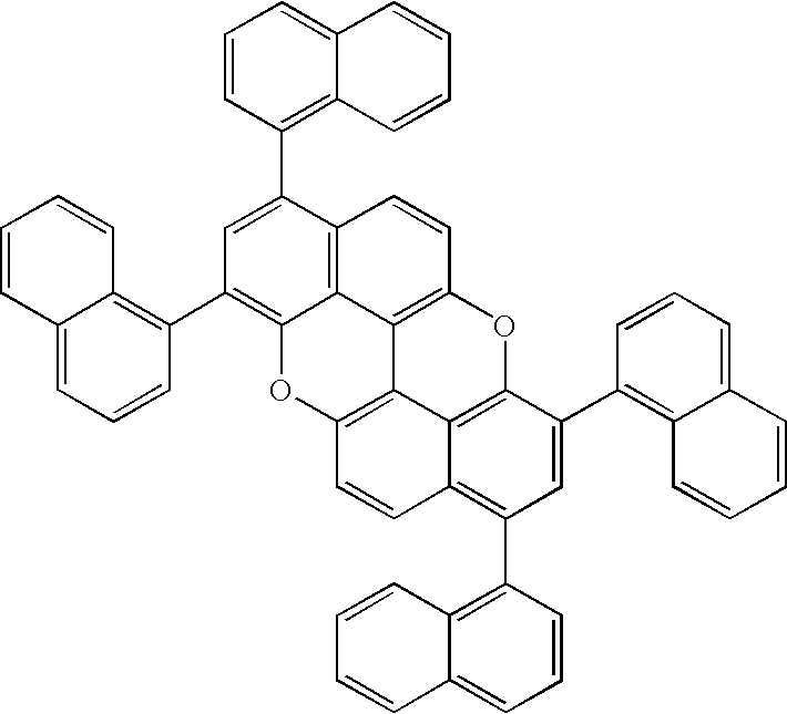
C1=C(C2=C3C(=CC=C2)C=CC=C3)C2=C3C(=C1C1=C4C(=CC=C1)C=CC=C4)OC1=C4C3=C(C=C2)OC2=C4C(=C(C3=C4C(=CC=C3)C=CC=C4)C=C2C2=C3C(=CC=C2)C=CC=C3)C=C1
